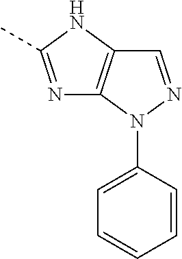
N1=C(C)NC2=C1N(C1=CC=CC=C1)N=C2
